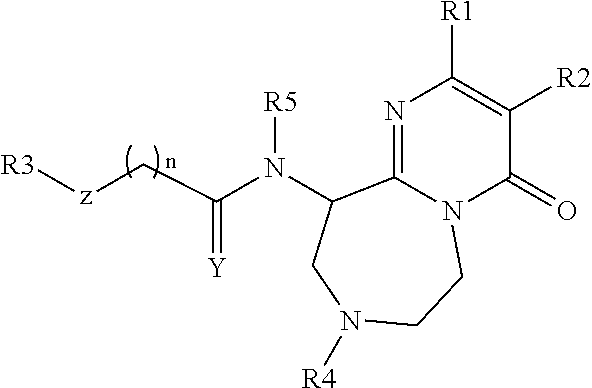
[R3][z]CC(N([R5])C1C2=NC([R1])=C([R2])C(=O)N2CCN([R4])C1)=[Y]
